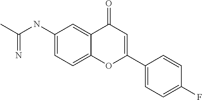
C1(NC(C)=N)=CC=C2C(=C1)C(=O)C=C(C1=CC=C(F)C=C1)O2
